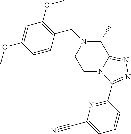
C(N1CCN2C(=NN=C2C2=NC(C#N)=CC=C2)C1C)C1=C(OC)C=C(OC)C=C1
